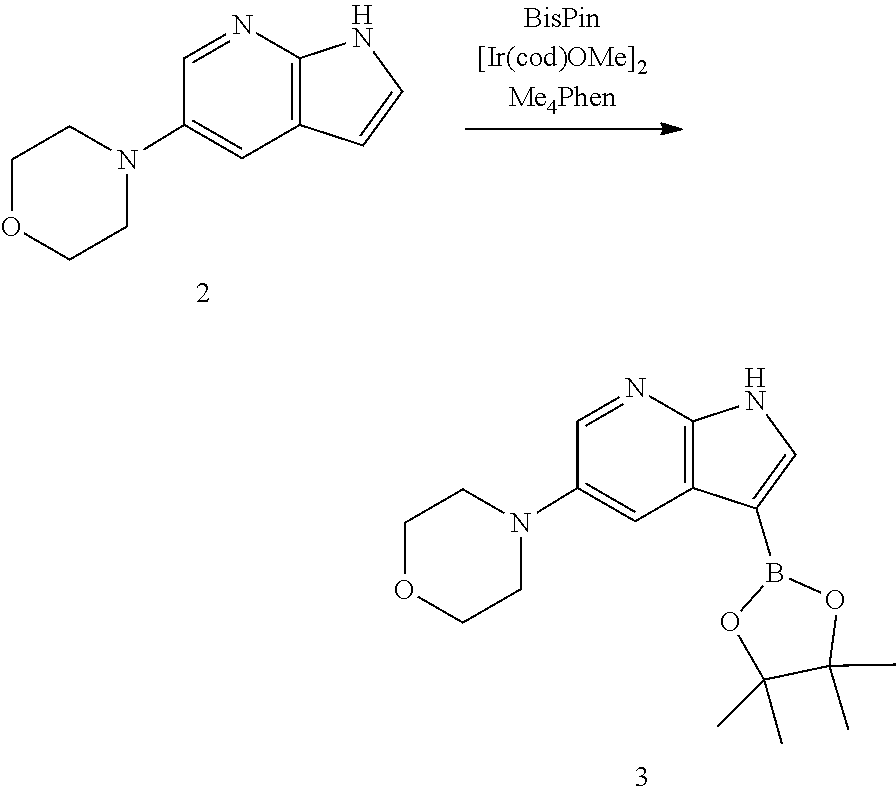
C1COCCN1C1=CC2=C(N=C1)NC=C2.B1(C2=CNC3=C2C=C(N2CCOCC2)C=N3)OC(C)(C)C(C)(C)O1
